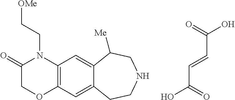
OC(=O)C=CC(O)=O.C1(=O)COC2=C(N1CC[OMe])C=C1C(=C2)CCNCC1[Me]
